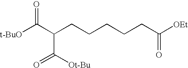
[t-BuO]C(C(CCCCCC([OEt])=O)C([Ot-Bu])=O)=O
